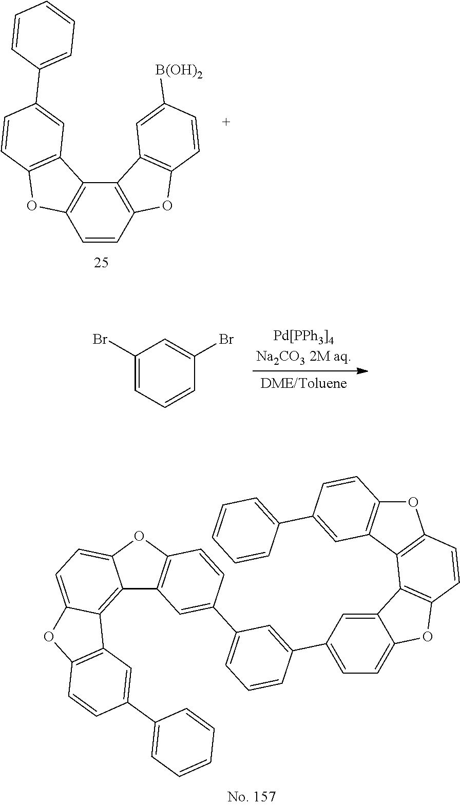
C1(Br)=CC=CC(Br)=C1.C1=CC2=C(C3=C1OC1=C3C=C(C3=CC=CC=C3)C=C1)C1=C(O2)C=CC([B(OH)2])=C1.C12=C3C(=CC=C1OC1=C2C=C(C2=CC=CC(C4=CC=C5C(=C4)C4=C(O5)C=CC5=C4C4=C(O5)C=CC(C5=CC=CC=C5)=C4)=C2)C=C1)OC1=C3C=C(C2=CC=CC=C2)C=C1
